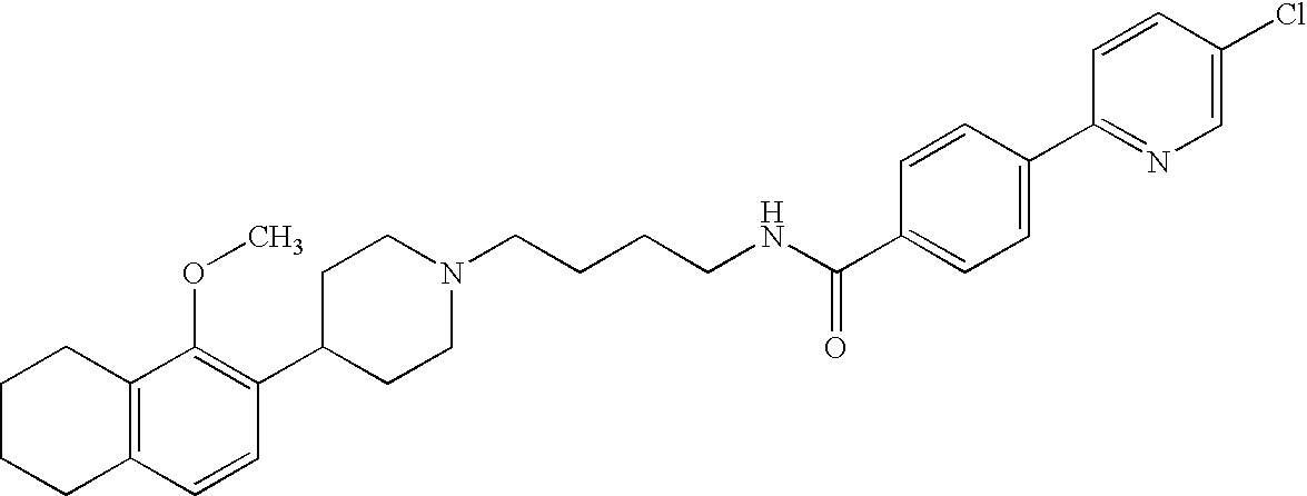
C1(C2=C(OC)C3=C(C=C2)CCCC3)CCN(CCCCNC(=O)C2=CC=C(C3=NC=C(Cl)C=C3)C=C2)CC1
